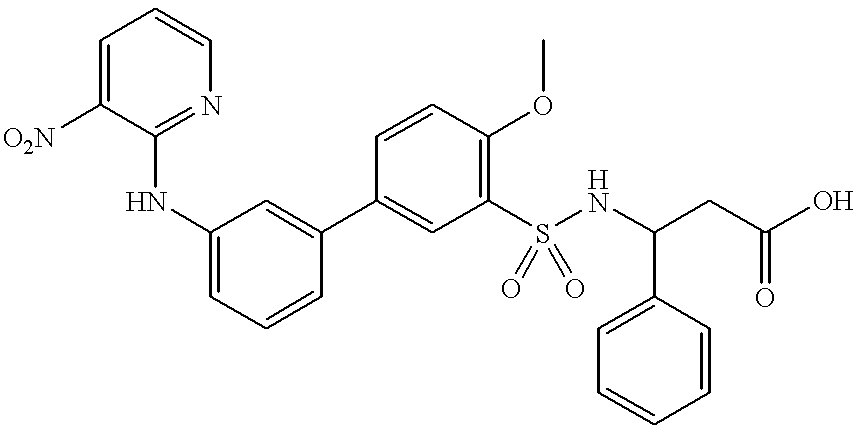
C1=C([O2N])C(NC2=CC=CC(C3=CC(S(NC(C4=CC=CC=C4)CC(=O)O)(=O)=O)=C(OC)C=C3)=C2)=NC=C1
